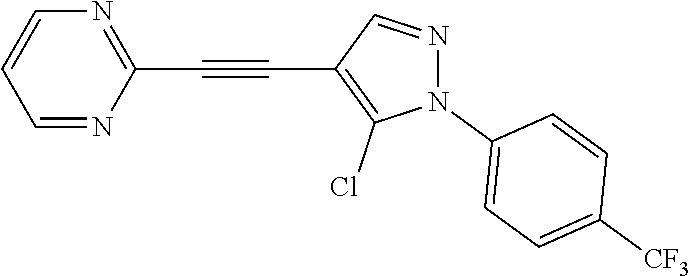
C1=NC(C#CC2=C(Cl)N(C3=CC=C([CF3])C=C3)N=C2)=NC=C1
